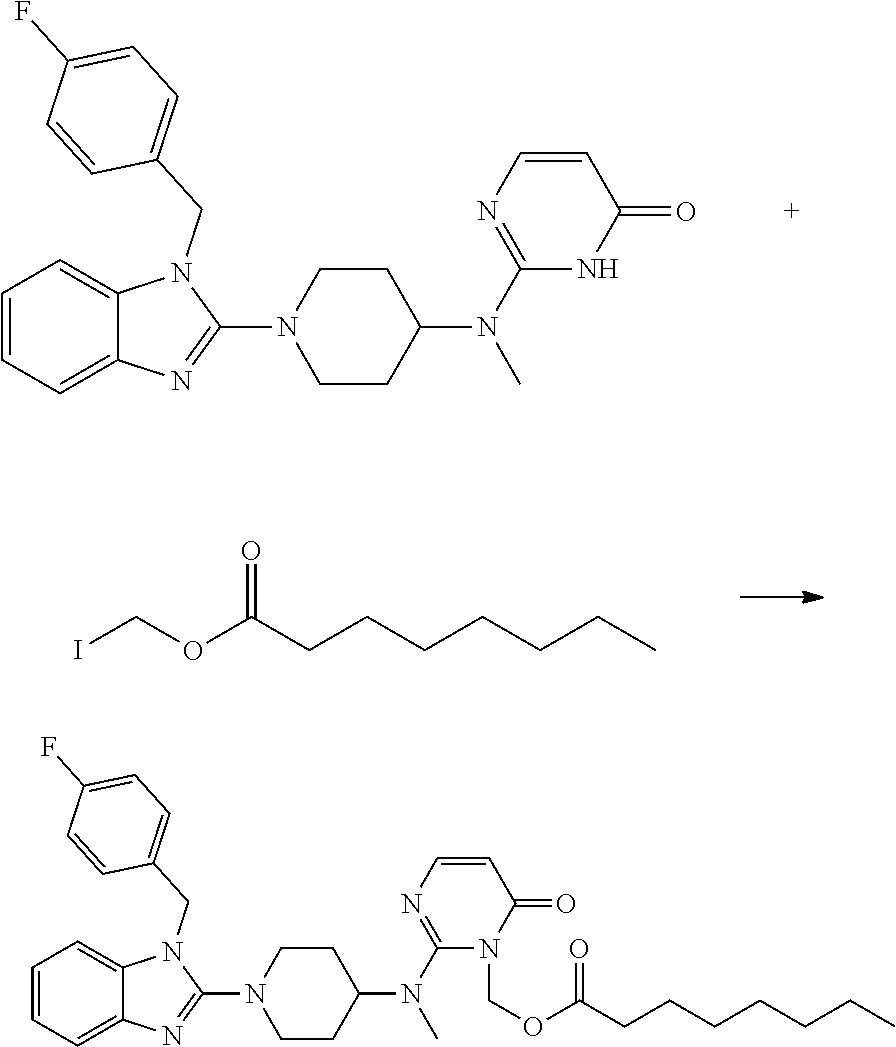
C1=CC=C2C(=C1)N(CC1=CC=C(F)C=C1)C(N1CCC(N(C)C3=NC=CC(=O)N3)CC1)=N2.C(OC(CCCCCCC)=O)I.C1=CC=C2C(=C1)N(CC1=CC=C(F)C=C1)C(N1CCC(N(C)C3=NC=CC(=O)N3COC(CCCCCCC)=O)CC1)=N2
